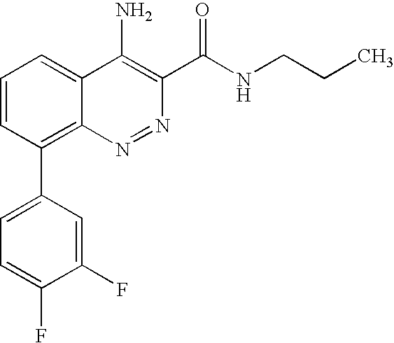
C1(F)=CC(C2=C3C(=CC=C2)C(N)=C(C(=O)NCCC)N=N3)=CC=C1F
